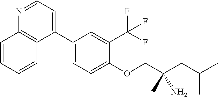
N1=CC=C(C2=CC=C(OCC(N)(C)CC(C)C)C(C(F)(F)F)=C2)C2=C1C=CC=C2
